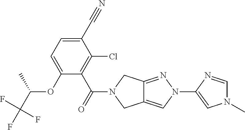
O(C1=CC=C(C#N)C(Cl)=C1C(=O)N1CC2=CN(C3=CN(C)C=N3)N=C2C1)C(C(F)(F)F)C
